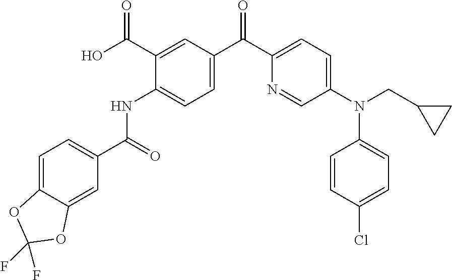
C1=C2C(=CC(C(=O)NC3=CC=C(C(C4=CC=C(N(CC5CC5)C5=CC=C(Cl)C=C5)C=N4)=O)C=C3C(O)=O)=C1)OC(F)(F)O2
